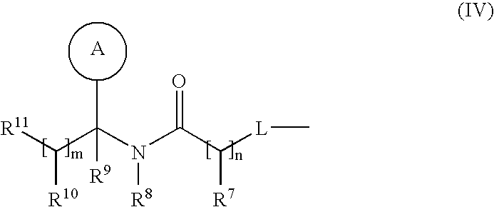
[R11]C(C(N(C(C([L]C)[R7])=O)[R8])(C)[R9])[R10]
